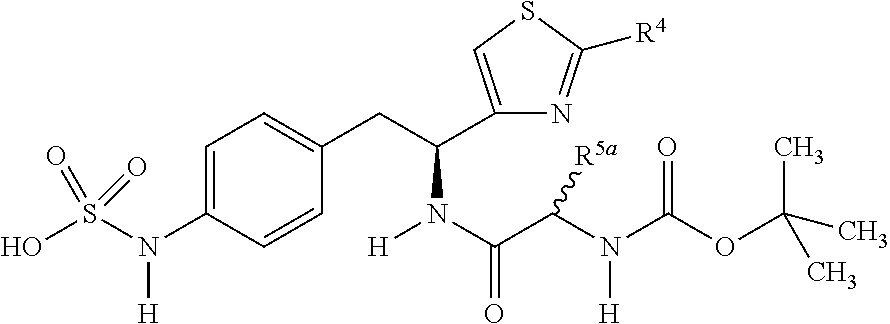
C1=C(N(S(O)(=O)=O)[H])C=CC(CC(N(C(C(N(C(OC(C)(C)C)=O)[H])[R5a])=O)[H])C2=CSC([R4])=N2)=C1
